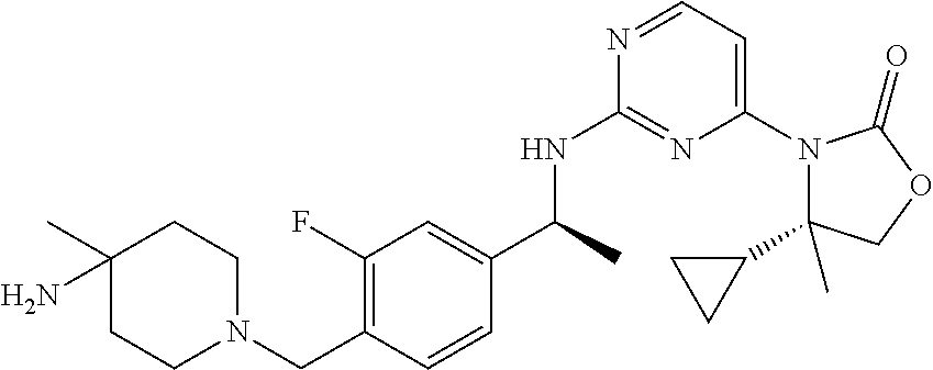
C1(C2CC2)(C)N(C2=CC=NC(NC(C3=CC(F)=C(CN4CCC(N)(C)CC4)C=C3)C)=N2)C(=O)OC1
